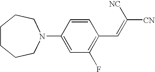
C1CCCN(C2=CC(F)=C(C=C([CN])[NC])C=C2)CC1
